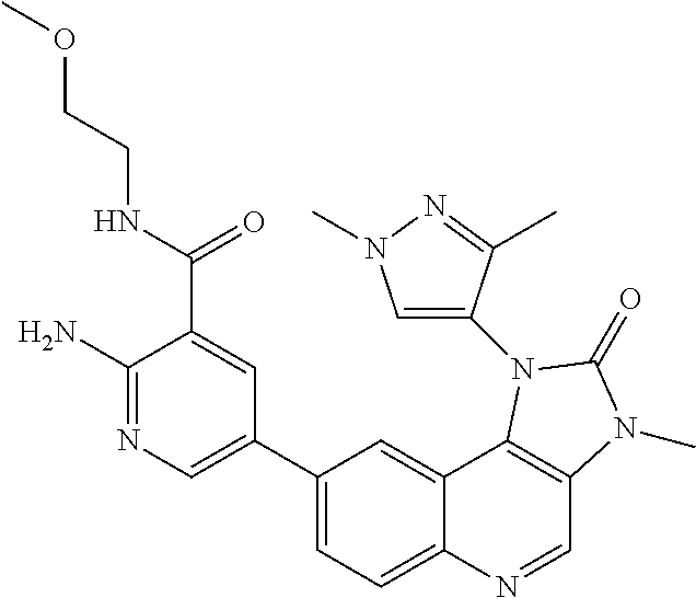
C1(N)=NC=C(C2=CC=C3C(=C2)C2=C(C=N3)N(C)C(=O)N2C2=CN(C)N=C2C)C=C1C(NCCOC)=O
